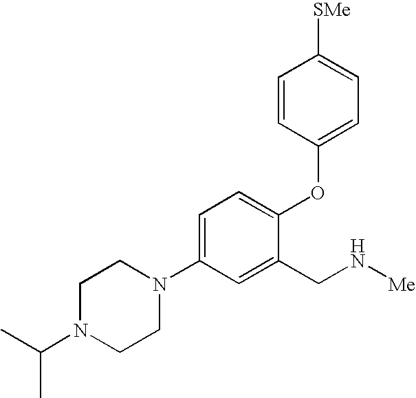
C1=C(N2CCN(C(C)C)CC2)C=C(CN[Me])C(OC2=CC=C([SMe])C=C2)=C1
